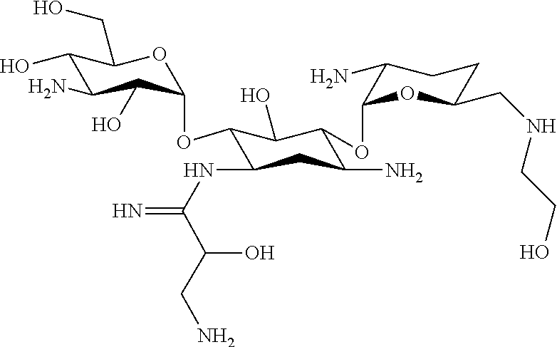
C1(O)C(N)C(O)C(OC2C(NC(=N)C(O)CN)CC(N)C(OC3OC(CNCCO)CCC3N)C2O)OC1CO
